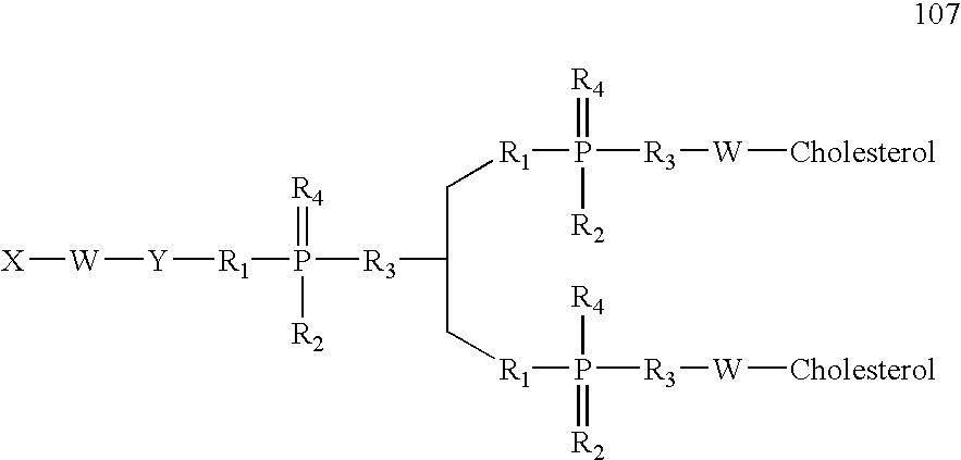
[X][W][Y][R1]P([R3]C(C[R1]P([R2])(=[R4])[R3][W][Cholesterol])C[R1]P([R4])(=[R2])[R3][W][Cholesterol])(=[R4])[R2]
